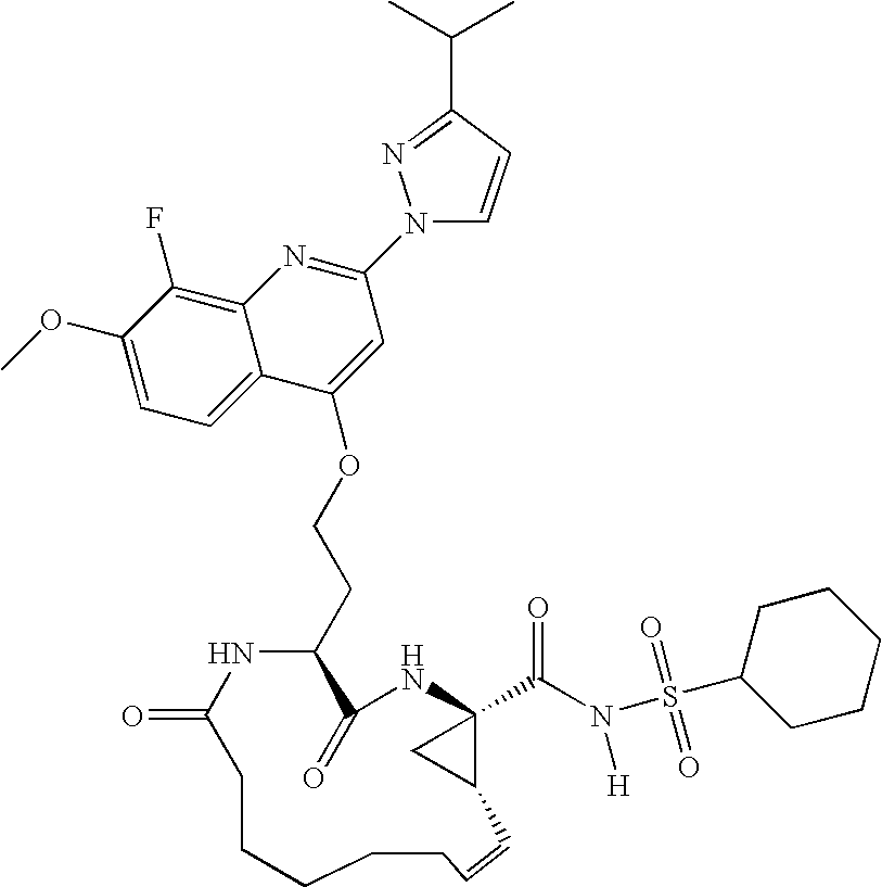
C1(OC)=CC=C2C(=C1F)N=C(N1C=CC(C(C)C)=N1)C=C2OCCC1C(=O)NC2(C(N(S(=O)(=O)C3CCCCC3)[H])=O)C(C2)C=CCCCCCC(=O)N1
